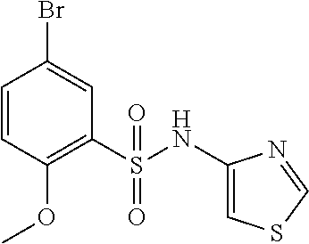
C1=CC(OC)=C(S(NC2=CSC=N2)(=O)=O)C=C1Br
